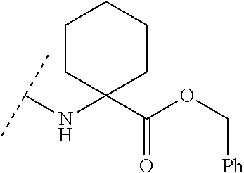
C(NC1(C(OC[Ph])=O)CCCCC1)(C)C
